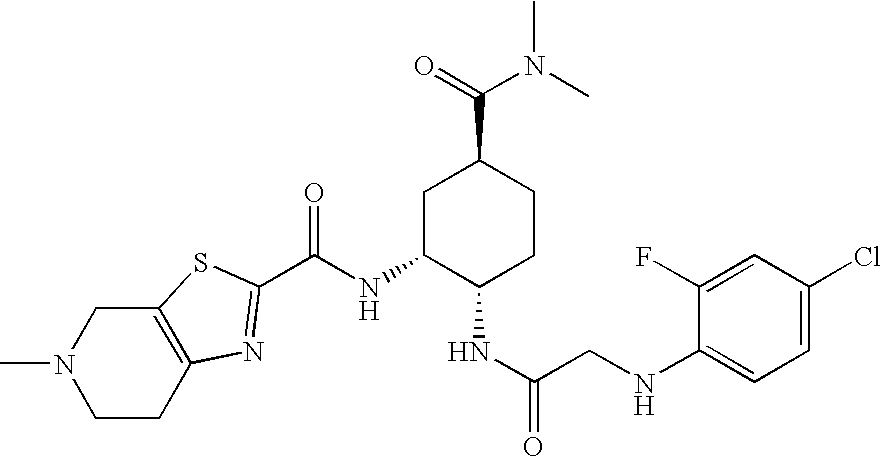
C12=C(CCN(C)C1)N=C(C(NC1C(NC(CNC3=CC=C(Cl)C=C3F)=O)CCC(C(=O)N(C)C)C1)=O)S2
